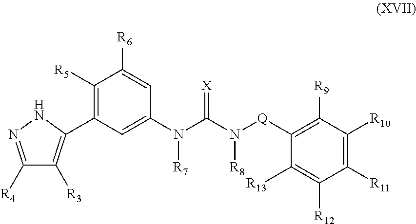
C1([R6])=CC(N(C(N([Q]C2=C([R9])C([R10])=C([R11])C([R12])=C2[R13])[R8])=[X])[R7])=CC(C2=C([R3])C([R4])=NN2)=C1[R5]
